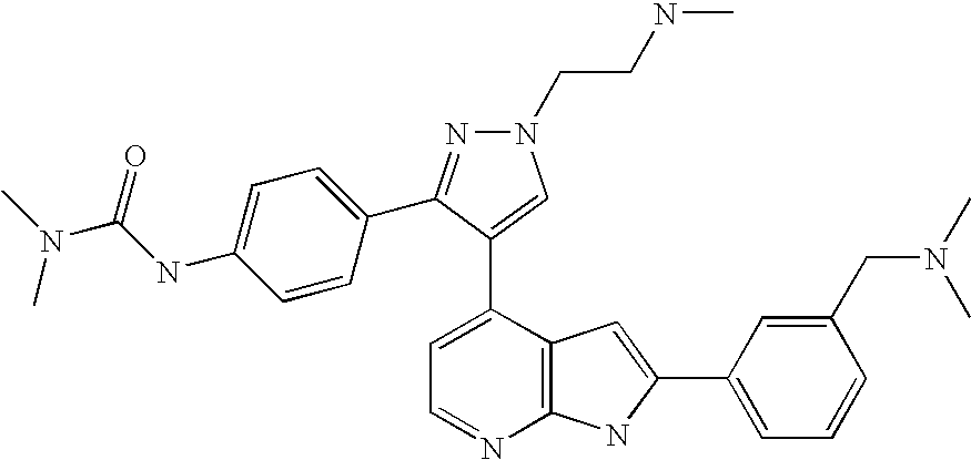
C1=C(C2=CN(CCNC)N=C2C2=CC=C(NC(=O)N(C)C)C=C2)C2=C(N=C1)NC(C1=CC=CC(CN(C)C)=C1)=C2
